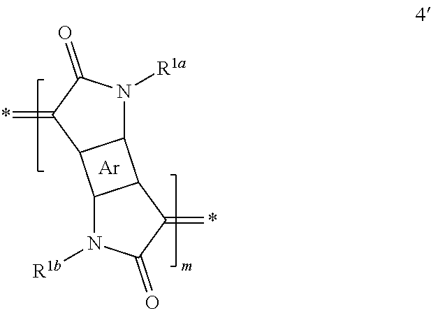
[Ar].*=C1C2C3C(C2N([R1a])C1=O)C(=*)C(=O)N3[R1b]
